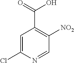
C1=C(Cl)N=CC([NO2])=C1C(=O)O
